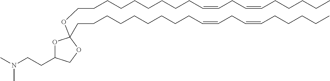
C(CCCCCC=CCC=CCCCCC)CCCOC1(CCCCCCCCCC=CCC=CCCCCC)OC(CCN(C)C)CO1
